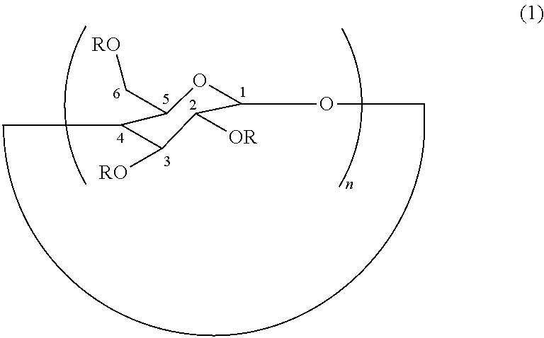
C1(OCC)OC(C[RO])C(C)C([RO])C1[OR]
